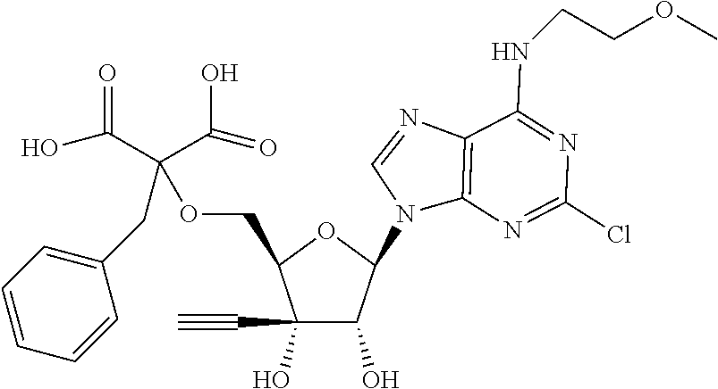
C1(C#C)(O)C(O)C(N2C3=C(N=C2)C(NCCOC)=NC(Cl)=N3)OC1COC(CC1=CC=CC=C1)(C(O)=O)C(=O)O
